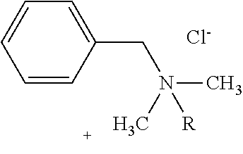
C1=CC(CN(C)(C)[R])=CC=C1.[Cl-]
